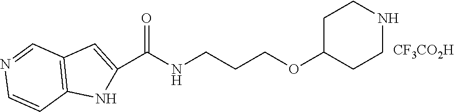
C1(C(NCCCOC2CCNCC2)=O)=CC2=C(N1)C=CN=C2.[CF3CO2H]
